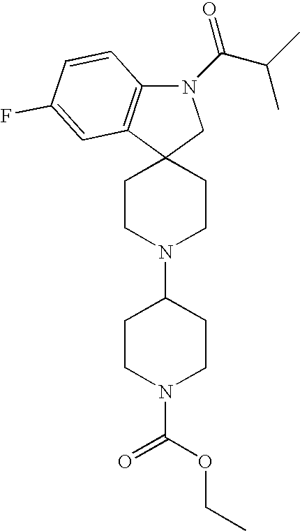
N1(C(=O)C(C)C)C2=C(C3(C1)CCN(C1CCN(C(=O)OCC)CC1)CC3)C=C(F)C=C2
